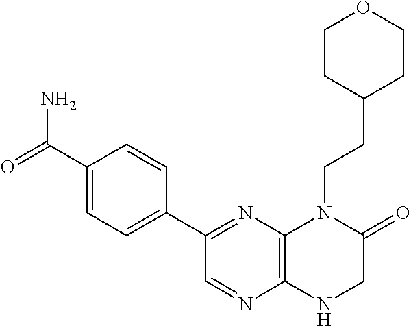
C12=C(N=C(C3=CC=C(C(=O)N)C=C3)C=N1)N(CCC1CCOCC1)C(=O)CN2
